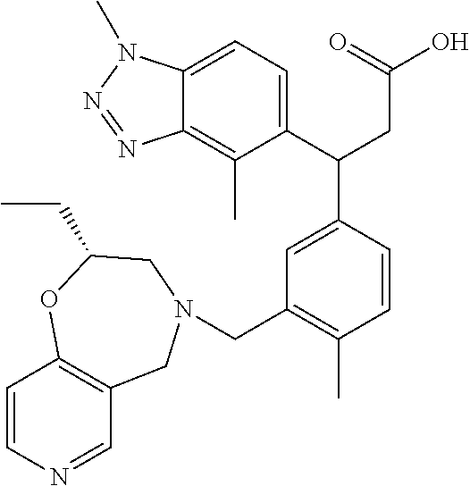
C1(C(CC(=O)O)C2=CC(CN3CC4=C(C=CN=C4)OC(CC)C3)=C(C)C=C2)=CC=C2C(=C1C)N=NN2C
